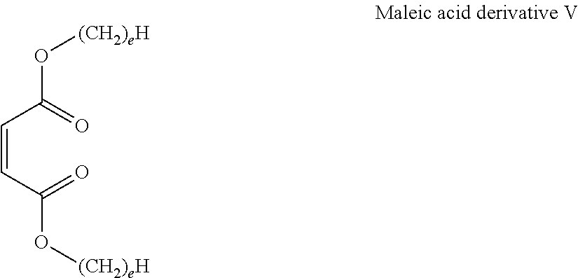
C(=CC(=O)O[(CH2)eH])C(=O)O[(CH2)eH]
